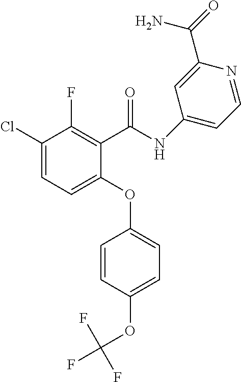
C1(OC2=CC=C(OC(F)(F)F)C=C2)=CC=C(Cl)C(F)=C1C(=O)NC1=CC=NC(C(=O)N)=C1
